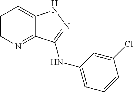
C1=CN=C2C(=C1)NN=C2NC1=CC=CC(Cl)=C1
